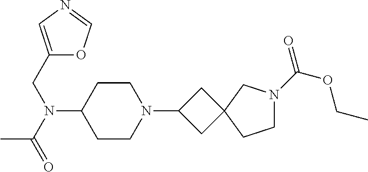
C1CC(N(C(C)=O)CC2=CN=CO2)CCN1C1CC2(C1)CN(C(=O)OCC)CC2
